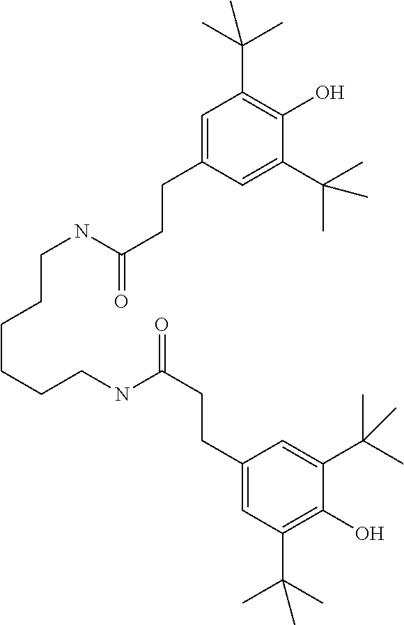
C1=C(CCC(NCCCCCCNC(=O)CCC2=CC(C(C)(C)C)=C(O)C(C(C)(C)C)=C2)=O)C=C(C(C)(C)C)C(O)=C1C(C)(C)C
